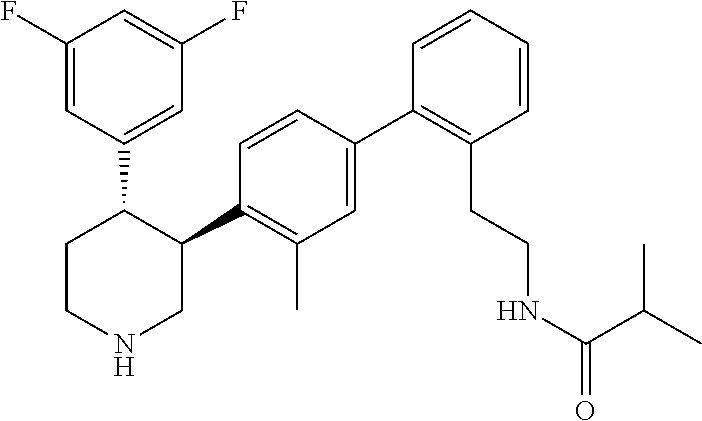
C1(C2=C(C)C=C(C3=C(CCNC(=O)C(C)C)C=CC=C3)C=C2)C(C2=CC(F)=CC(F)=C2)CCNC1
